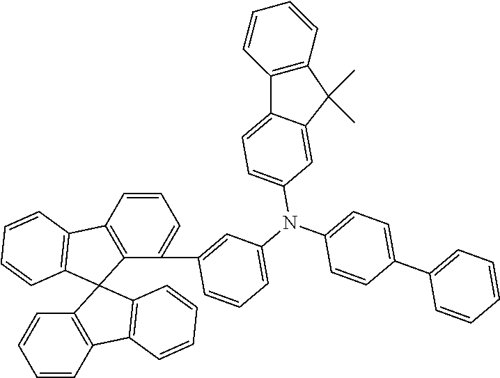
C1=CC2=C(C(C3=CC(N(C4=CC=C(C5=CC=CC=C5)C=C4)C4=CC=C5C(=C4)C(C)(C)C4=C5C=CC=C4)=CC=C3)=C1)C1(C3=C2C=CC=C3)C2=C(C3=C1C=CC=C3)C=CC=C2
